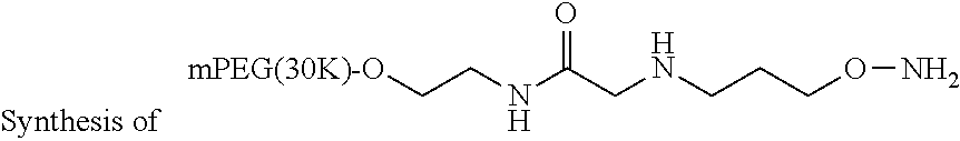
[mPEG(30K)-O]CCNC(CNCCCON)=O
